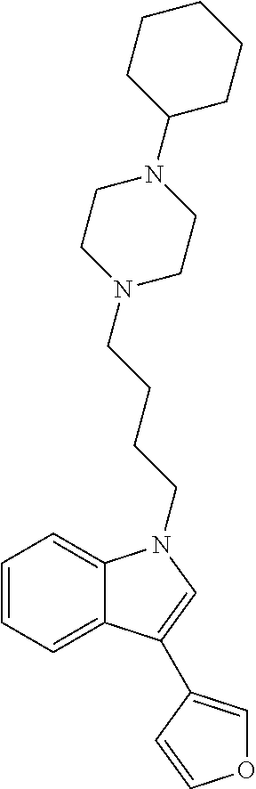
C1=CC=C2C(=C1)N(CCCCN1CCN(C3CCCCC3)CC1)C=C2C1=COC=C1
